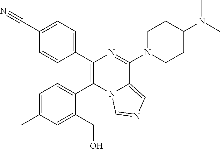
C1(C2=CC=C(C#N)C=C2)=C(C2=CC=C(C)C=C2CO)N2C(=CN=C2)C(N2CCC(N(C)C)CC2)=N1
